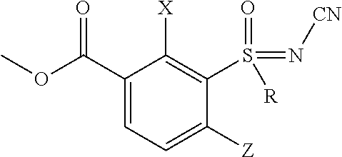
O(C(C1=CC=C([Z])C(S(=N[CN])([R])=O)=C1[X])=O)C
